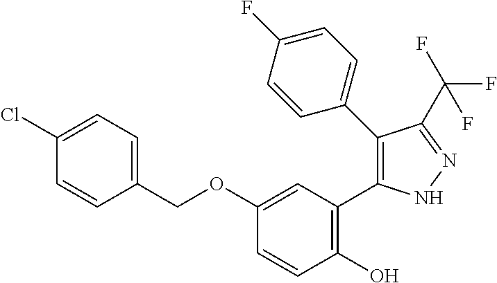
C1=CC(O)=C(C2=C(C3=CC=C(F)C=C3)C(C(F)(F)F)=NN2)C=C1OCC1=CC=C(Cl)C=C1
